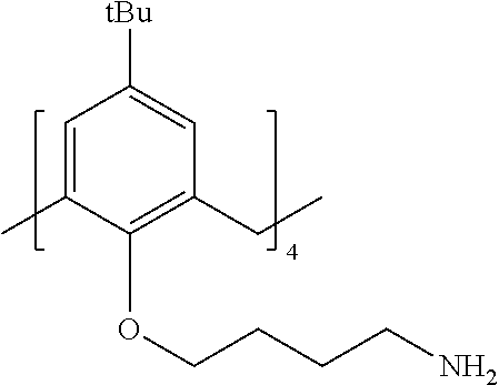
C1=C(C)C(OCCCCN)=C(CC)C=C1[tBu]
